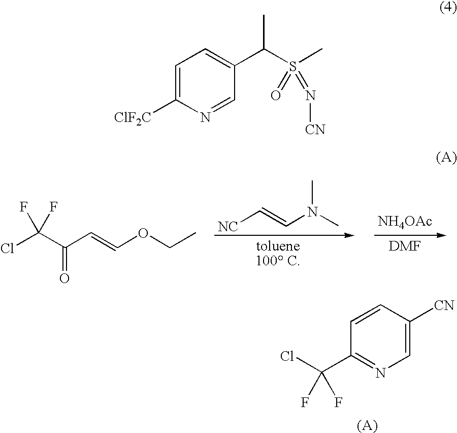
[NH4OAc].[NC]C=CN(C)C.ClC(C(C=COCC)=O)(F)F.C1=C([CN])C=CC(C(Cl)(F)F)=N1.C1=C([ClF2C])N=CC(C(S(C)(=O)=N[CN])C)=C1
